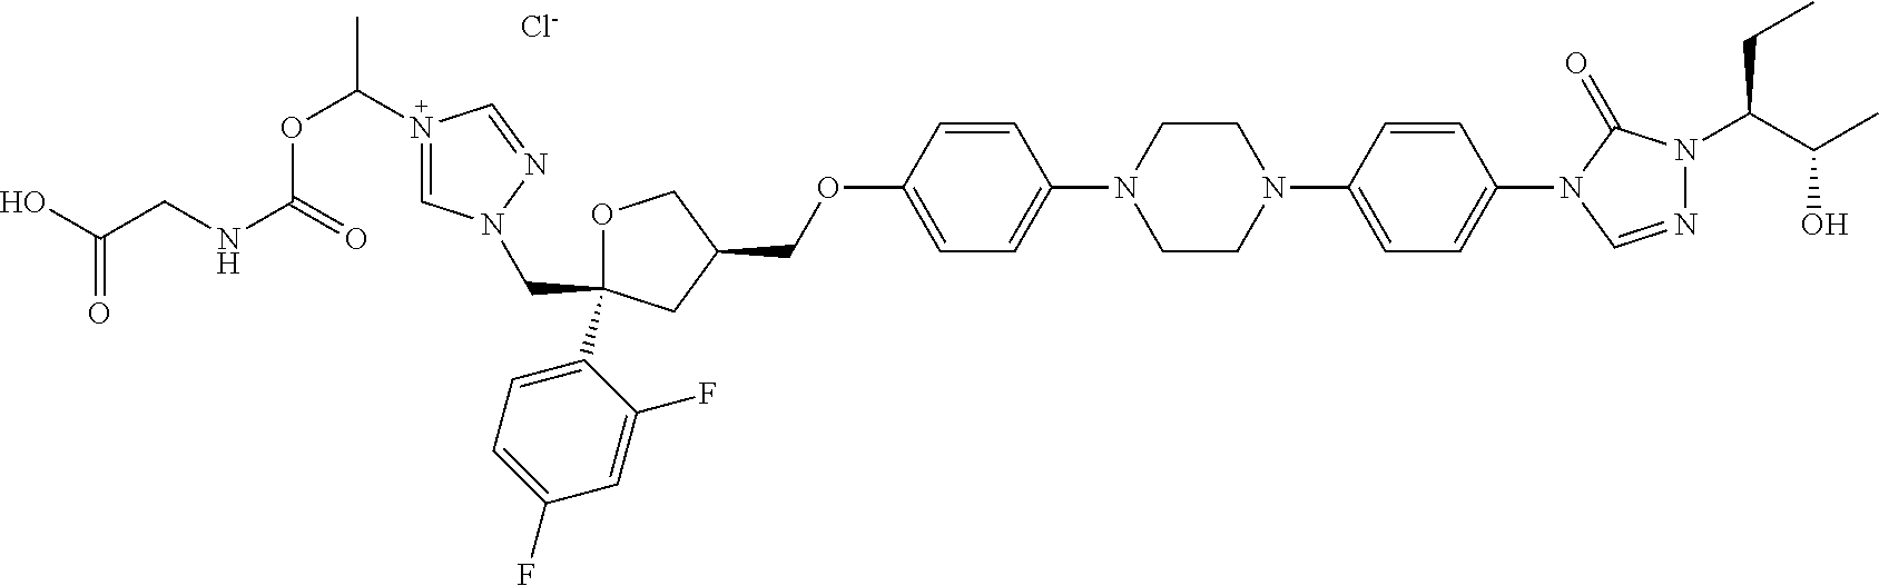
[Cl-].C1(COC2=CC=C(N3CCN(C4=CC=C(N5C=NN(C(C(C)O)CC)C5=O)C=C4)CC3)C=C2)COC(C2=CC=C(F)C=C2F)(CN2C=N(C(OC(NCC(O)=O)=O)C)C=N2)C1
